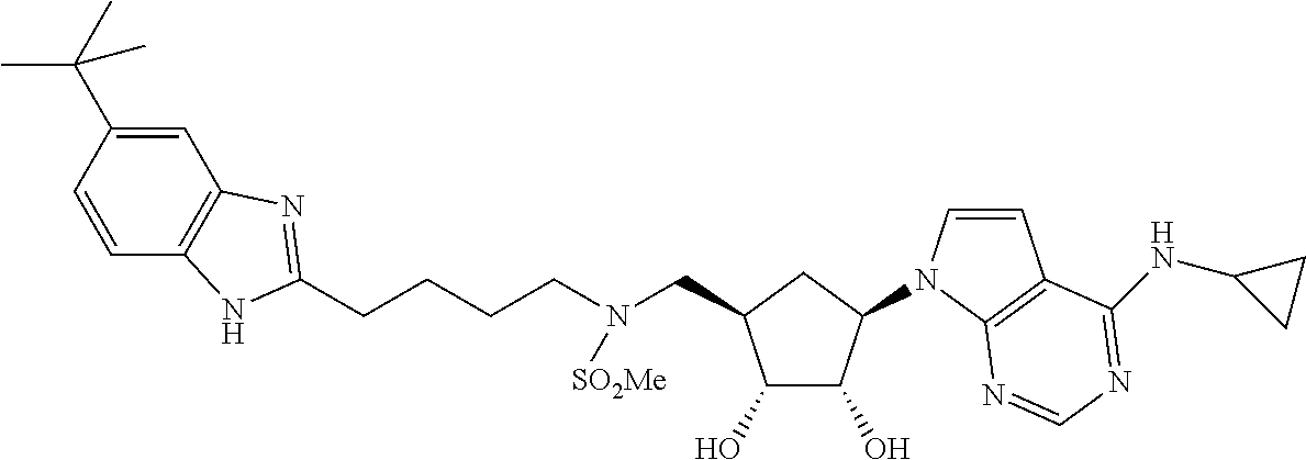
C1=CC(C(C)(C)C)=CC2=C1NC(CCCCN(CC1C(O)C(O)C(N3C=CC4=C3N=CN=C4NC3CC3)C1)[SO2Me])=N2
